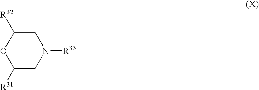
C1([R32])CN([R33])CC([R31])O1
